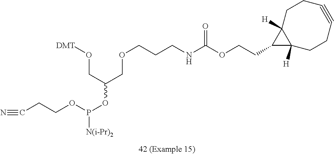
C(CCNC(OCCC1C2([H])C1([H])CCC#CCC2)=O)OCC(OP([N(i-Pr)2])OCCC#N)CO[DMT]
